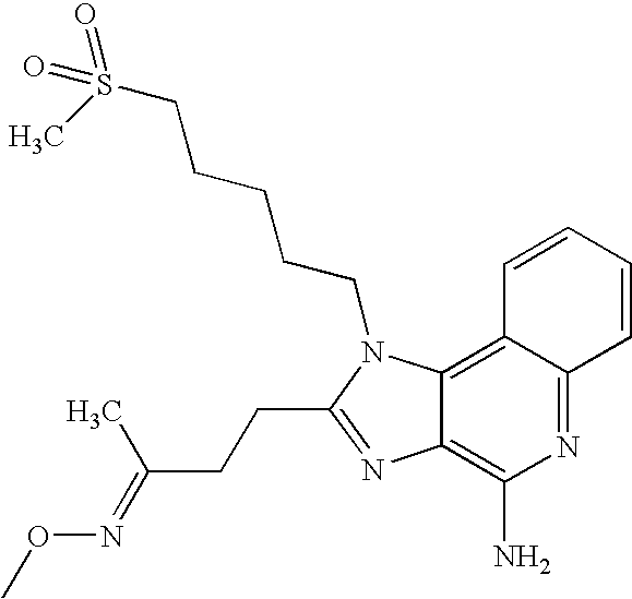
C12=C(N)N=C3C(=C1N(CCCCCS(=O)(C)=O)C(CCC(=NOC)C)=N2)C=CC=C3
